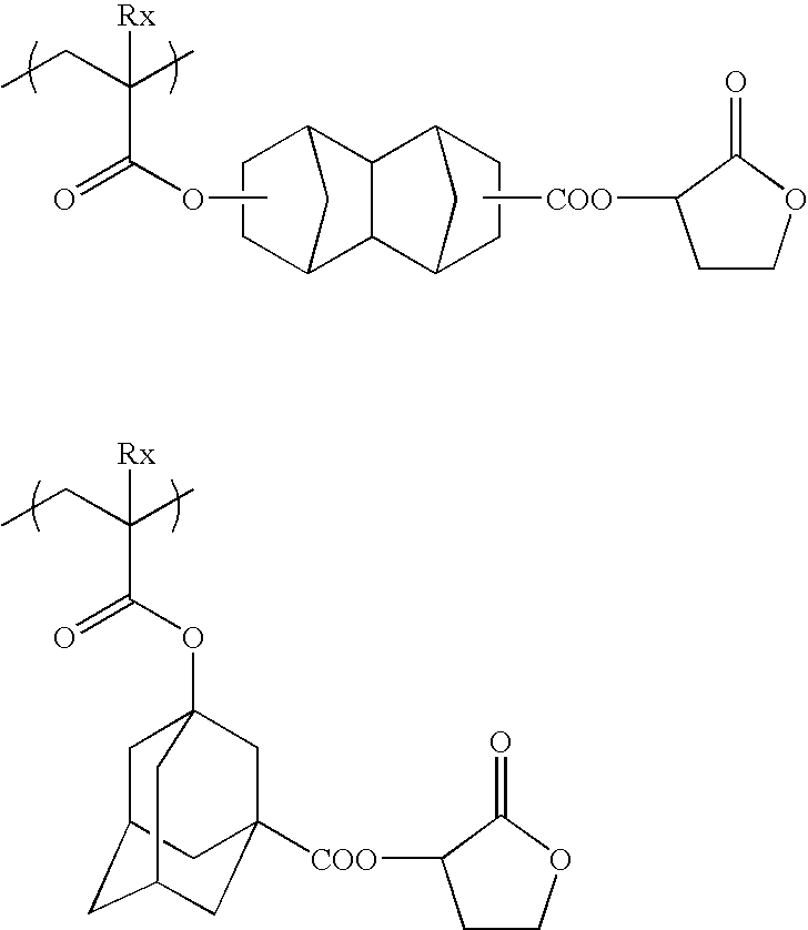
O(C(=O)C(CC)(C)[Rx])C.C[COO]C1CCOC1=O.C12CCC(C1)C1C2C2CCC1C2.C1C2CC3CC([COO]C4CCOC4=O)(CC1(OC(=O)C(C)(CC)[Rx])C3)C2
